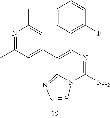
C1=CC(C2=C(C3=CC(C)=NC(C)=C3)C3=NN=CN3C(N)=N2)=C(F)C=C1
